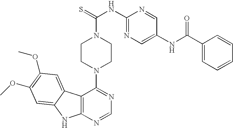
C12=C(N=CN=C1N1CCN(C(NC3=NC=C(NC(C4=CC=CC=C4)=O)C=N3)=S)CC1)NC1=CC(OC)=C(OC)C=C21
